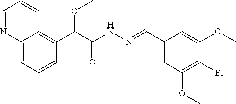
C(C(NN=CC1=CC(OC)=C(Br)C(OC)=C1)=O)(OC)C1=C2C(=CC=C1)N=CC=C2
